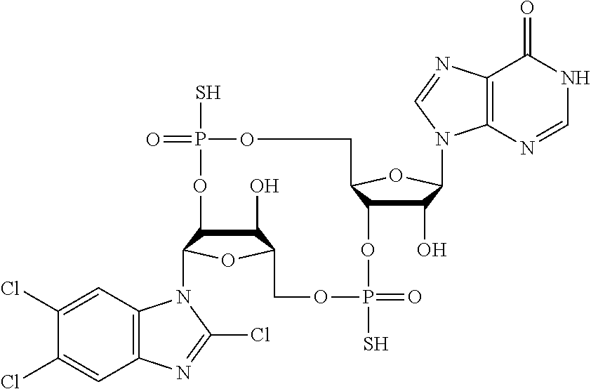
C1(O)C2C(N3C4=C(C=C(Cl)C(Cl)=C4)N=C3Cl)OC1COP(S)(=O)OC1C(O)C(N3C4=C(C(=O)NC=N4)N=C3)OC1COP(S)(=O)O2
